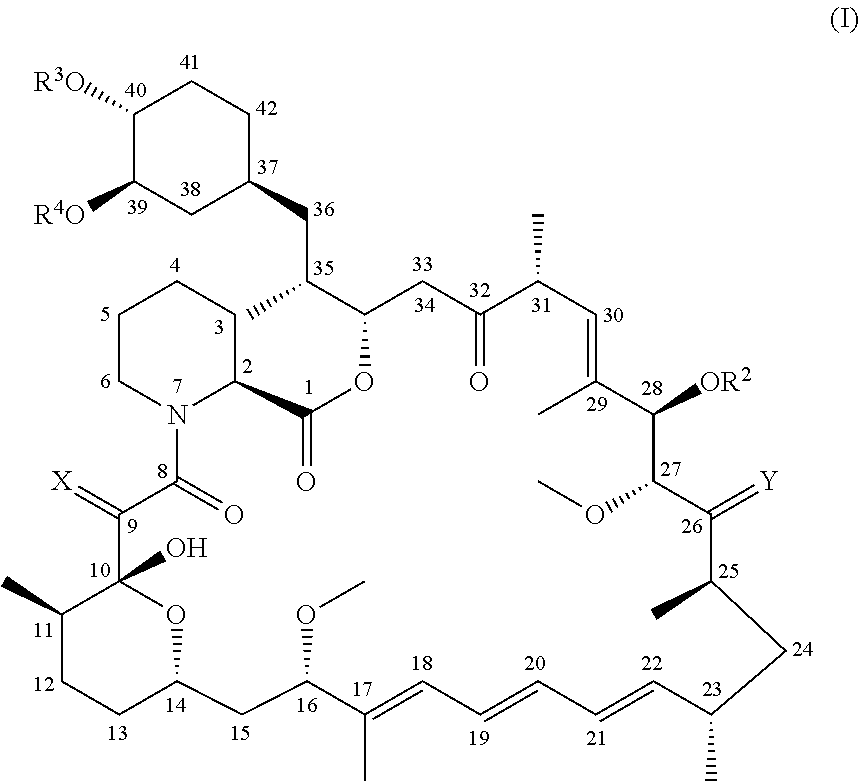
C1([R3O])C([R4O])CC(CC(C2CC(=O)C(C)C=C(C)C([OR2])C(OC)C(=[Y])C(C)CC(C)C=CC=CC=C(C)C(OC)CC3CCC(C)C(O)(C(=[X])C(=O)N4C(CCCC4)C(=O)O2)O3)C)CC1
